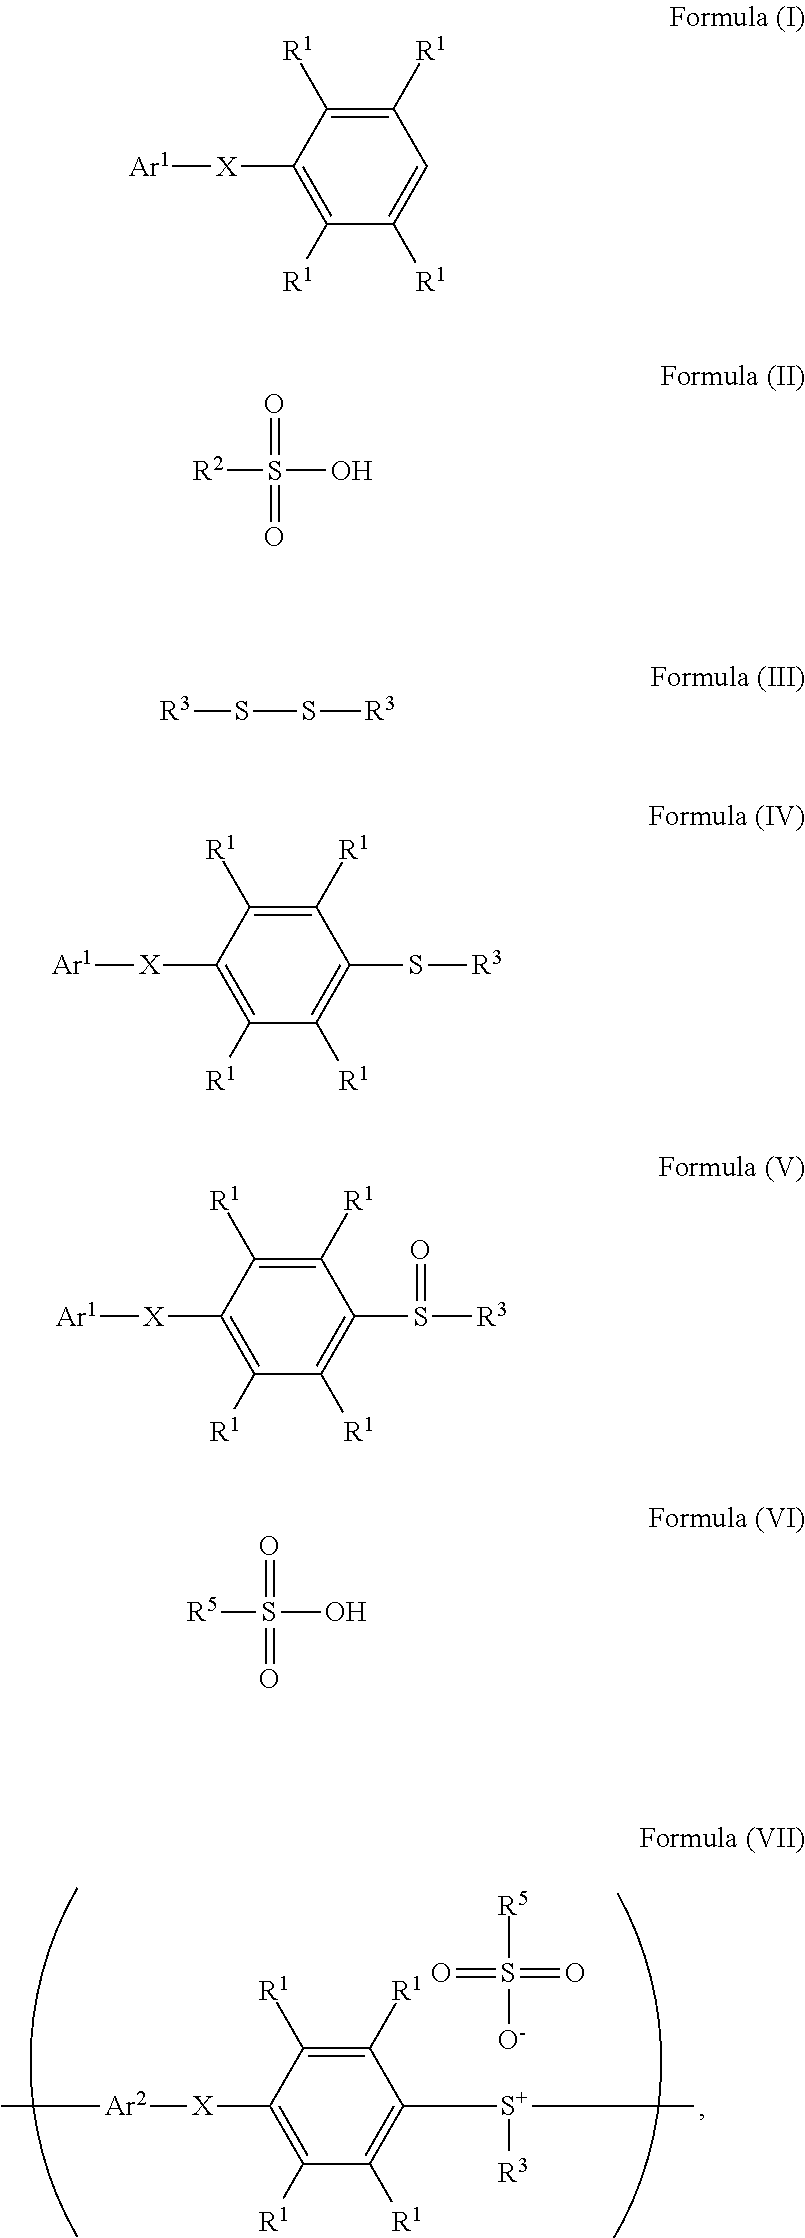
C1([R1])=C([R1])C([X][Ar2]C)=C([R1])C([R1])=C1[S+]([R3])C.[O-]S(=O)([R5])=O.C1([R1])=C([R1])C([X][Ar1])=C([R1])C([R1])=C1.[R2]S(=O)(=O)O.[R3]SS[R3].C1([R1])=C([R1])C([X][Ar1])=C([R1])C([R1])=C1S[R3].C1([R1])=C([R1])C([X][Ar1])=C([R1])C([R1])=C1S([R3])=O.[R5]S(=O)(=O)O
